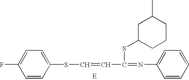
C1=CC(SC=CC(=NC2=CC=CC=C2)SC2CC(C)CCC2)=CC=C1F
